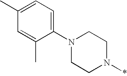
N1(C2=CC=C(C)C=C2C)CCN(*)CC1
